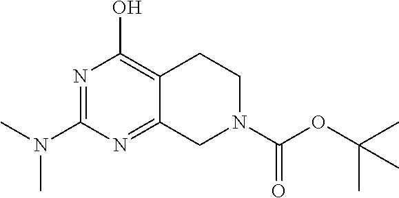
N1=C(N(C)C)N=C2C(=C1O)CCN(C(=O)OC(C)(C)C)C2
